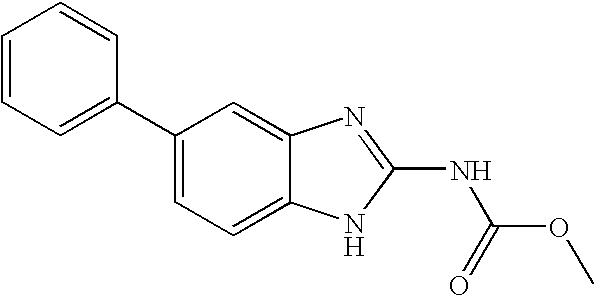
C1=CC=CC(C2=CC=C3C(=C2)N=C(NC(OC)=O)N3)=C1
